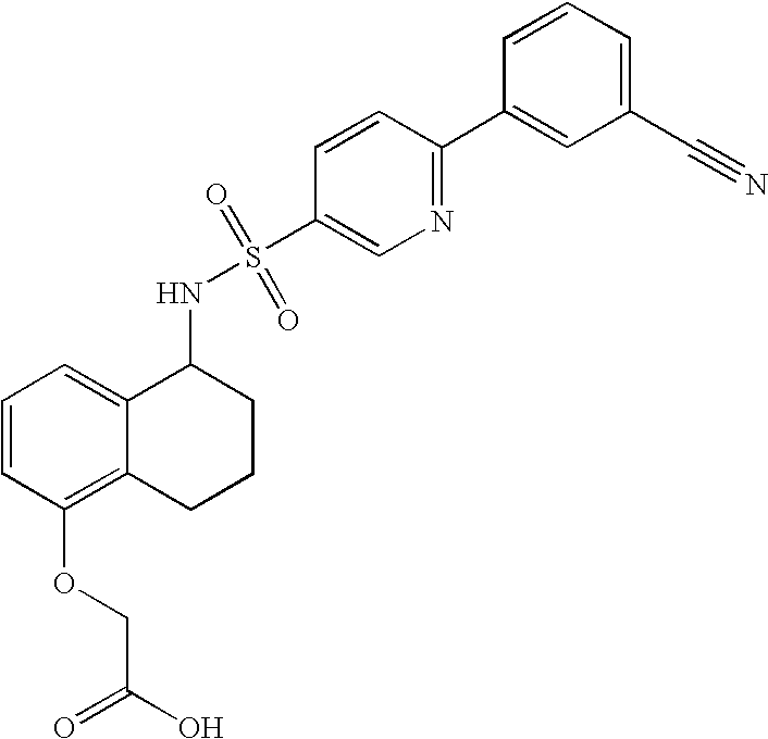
C1(NS(=O)(=O)C2=CN=C(C3=CC(C#N)=CC=C3)C=C2)C2=CC=CC(OCC(=O)O)=C2CCC1
